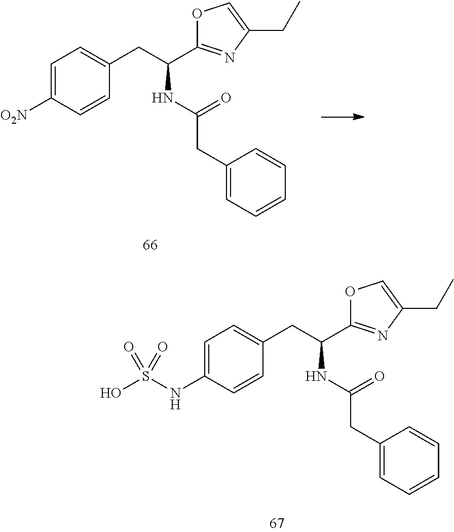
O1C(C(CC2=CC=C([O2N])C=C2)NC(CC2=CC=CC=C2)=O)=NC(CC)=C1.O1C(C(CC2=CC=C(NS(O)(=O)=O)C=C2)NC(CC2=CC=CC=C2)=O)=NC(CC)=C1
